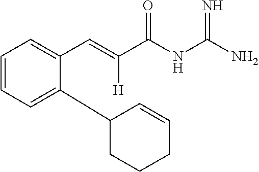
C1=CC=C(C2CCCC=C2)C(C=C(C(NC(N)=N)=O)[H])=C1
